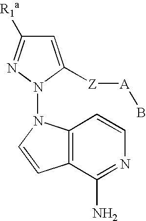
C1=C([Z][A]B)N(N2C3=C(C=C2)C(N)=NC=C3)N=C1[R1a]
